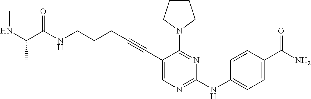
N(CCCC#CC1=CN=C(NC2=CC=C(C(N)=O)C=C2)N=C1N1CCCC1)C(=O)C(NC)C
